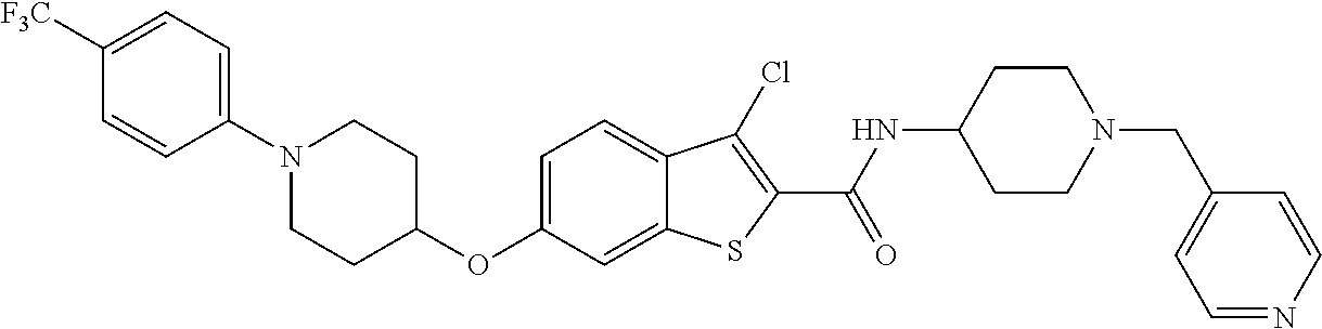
C1=C2C(=CC=C1OC1CCN(C3=CC=C([F3C])C=C3)CC1)C(Cl)=C(C(=O)NC1CCN(CC3=CC=NC=C3)CC1)S2
